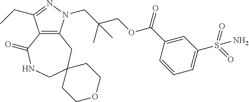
C12=C(CC3(CNC1=O)CCOCC3)N(CC(COC(C1=CC(S(=O)(=O)N)=CC=C1)=O)(C)C)N=C2CC
